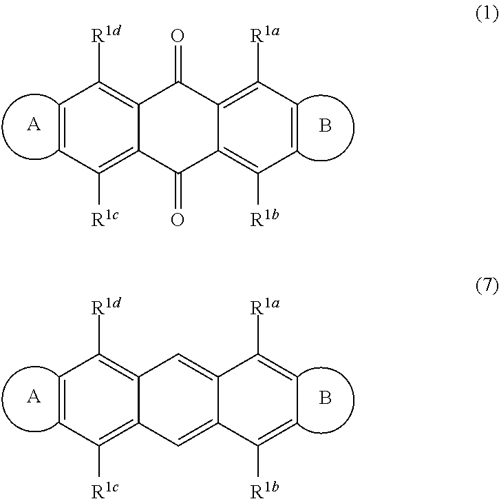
C1=CC([R1c])=C2C(=C1[R1d])C(=O)C1=C([R1a])C=CC([R1b])=C1C2=O.[A].B.C1=CC([R1c])=C2C(=C1[R1d])C=C1C(=C2)C([R1b])=CC=C1[R1a].[A].B
